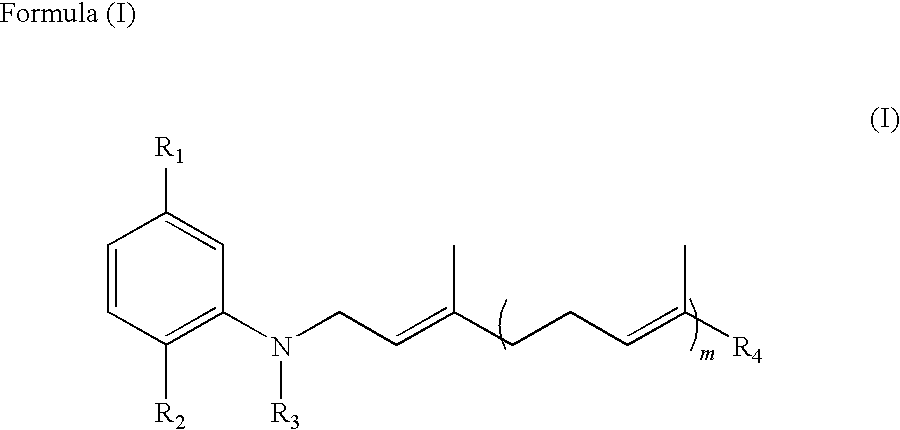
C1=CC([R2])=C(N(CC=C(CCC=C([R4])C)C)[R3])C=C1[R1]
